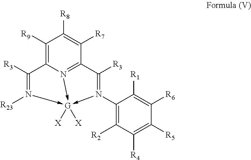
C1([R9])=C2N3->[G]([X])([X])(-N([R23])=C2[R3])-N(C2=C([R2])C([R4])=C([R5])C([R6])=C2[R1])=C([R3])C=3C([R7])=C1[R8]
